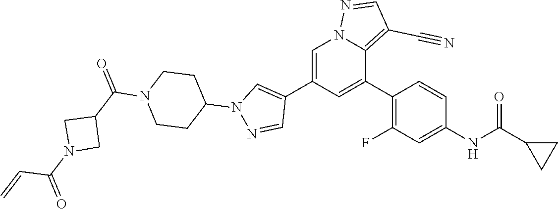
C1=C(C2=CN(C3CCN(C(C4CN(C(=O)C=C)C4)=O)CC3)N=C2)C=C(C2=C(F)C=C(NC(C3CC3)=O)C=C2)C2=C(C#N)C=NN12
